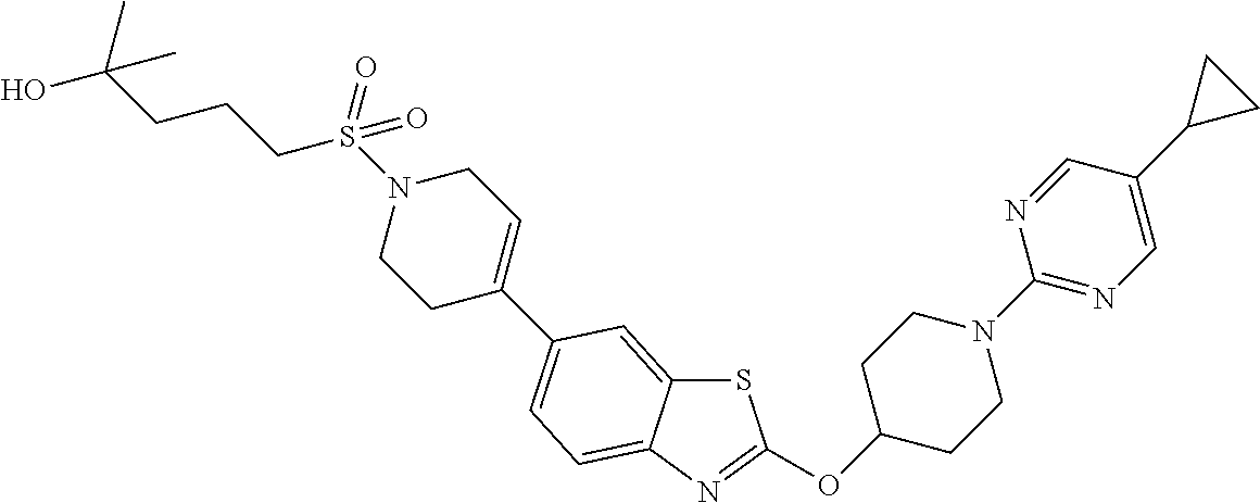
S1C2=CC(C3=CCN(S(=O)(CCCC(O)(C)C)=O)CC3)=CC=C2N=C1OC1CCN(C2=NC=C(C3CC3)C=N2)CC1
